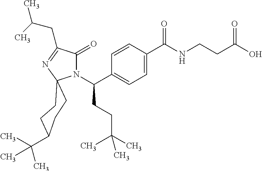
N1(C(C2=CC=C(C(NCCC(O)=O)=O)C=C2)CCC(C)(C)C)C(=O)C(CC(C)C)=NC12CCC(C(C)(C)C)CC2
